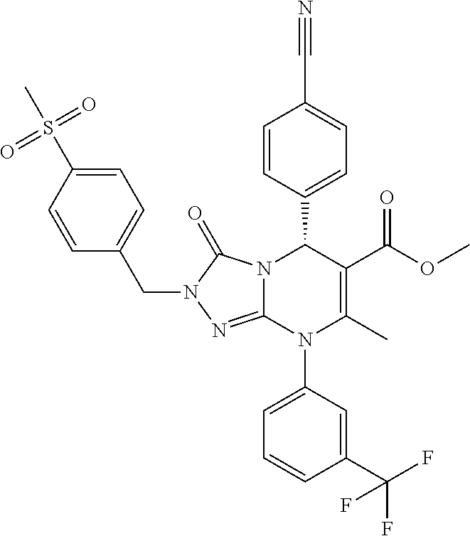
C1=CC(C2N3C(=NN(CC4=CC=C(S(C)(=O)=O)C=C4)C3=O)N(C3=CC=CC(C(F)(F)F)=C3)C(C)=C2C(OC)=O)=CC=C1C#N
